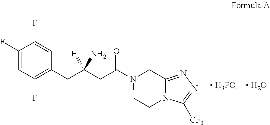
C1(F)=CC(F)=C(CC(CC(N2CCN3C(=NN=C3[CF3])C2)=O)([H])N)C=C1F.[ H3PO4].[ H2O]
